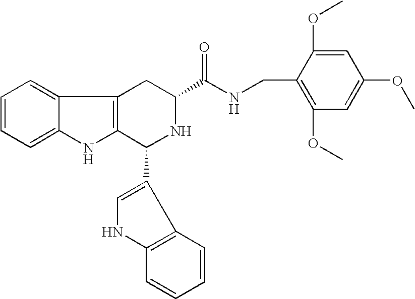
C12=CC=CC=C1NC1=C2CC(C(NCC2=C(OC)C=C(OC)C=C2OC)=O)NC1C1=CNC2=C1C=CC=C2
